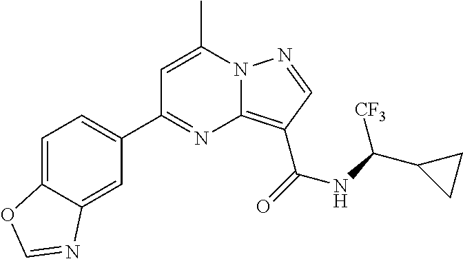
C1=C(C)N2C(=C(C(=O)NC(C3CC3)[CF3])C=N2)N=C1C1=CC=C2C(=C1)N=CO2
